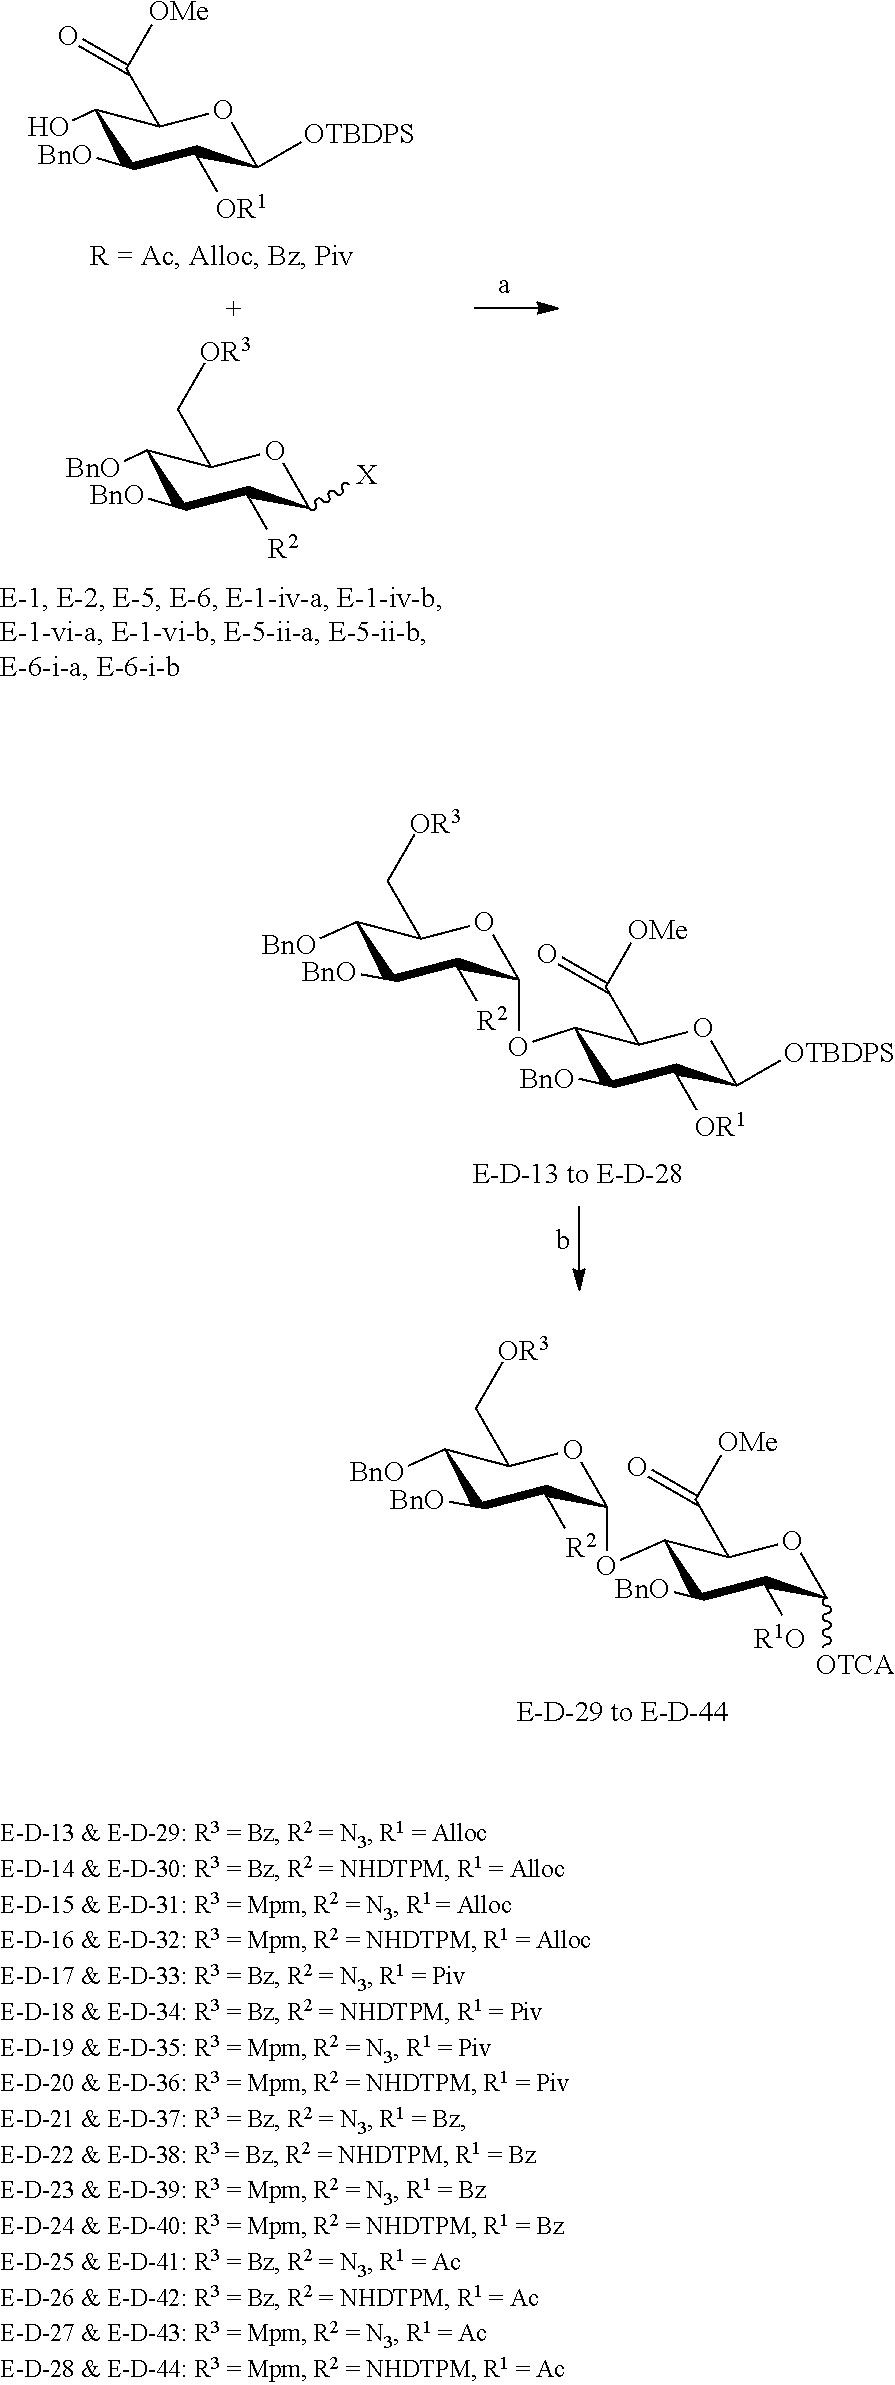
C1(O)C([BnO])C([OR1])C([OTBDPS])OC1C([OMe])=O.C1([BnO])C([BnO])C([R2])C([X])OC1C[OR3].[BnO]C1C([BnO])C([R2])C(OC2C([BnO])C([R1O])C([OTCA])OC2C([OMe])=O)OC1C[OR3].[BnO]C1C([BnO])C([R2])C(OC2C([BnO])C([OR1])C([OTBDPS])OC2C([OMe])=O)OC1C[OR3]
